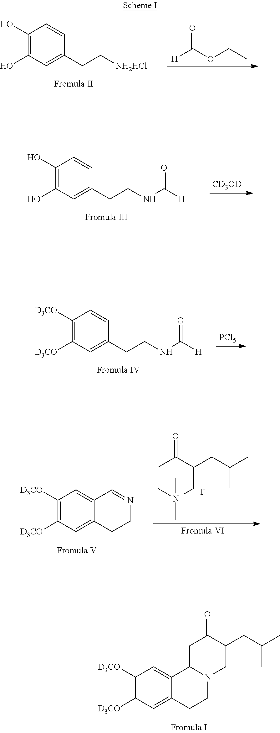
C1([D3CO])=C([D3CO])C=C2C(=C1)C1CC(=O)C(CC(C)C)CN1CC2.[NH2HCl]CCC1=CC(O)=C(O)C=C1.CCOC(=O)[H].N(C([H])=O)CCC1=CC(O)=C(O)C=C1.[CD3OD].[PCl5].N(C([H])=O)CCC1=CC([D3CO])=C([D3CO])C=C1.C1([D3CO])=C([D3CO])C=C2C(=C1)C=NCC2.C[N+](CC(C(C)=O)CC(C)C)(C)C.[I-]
